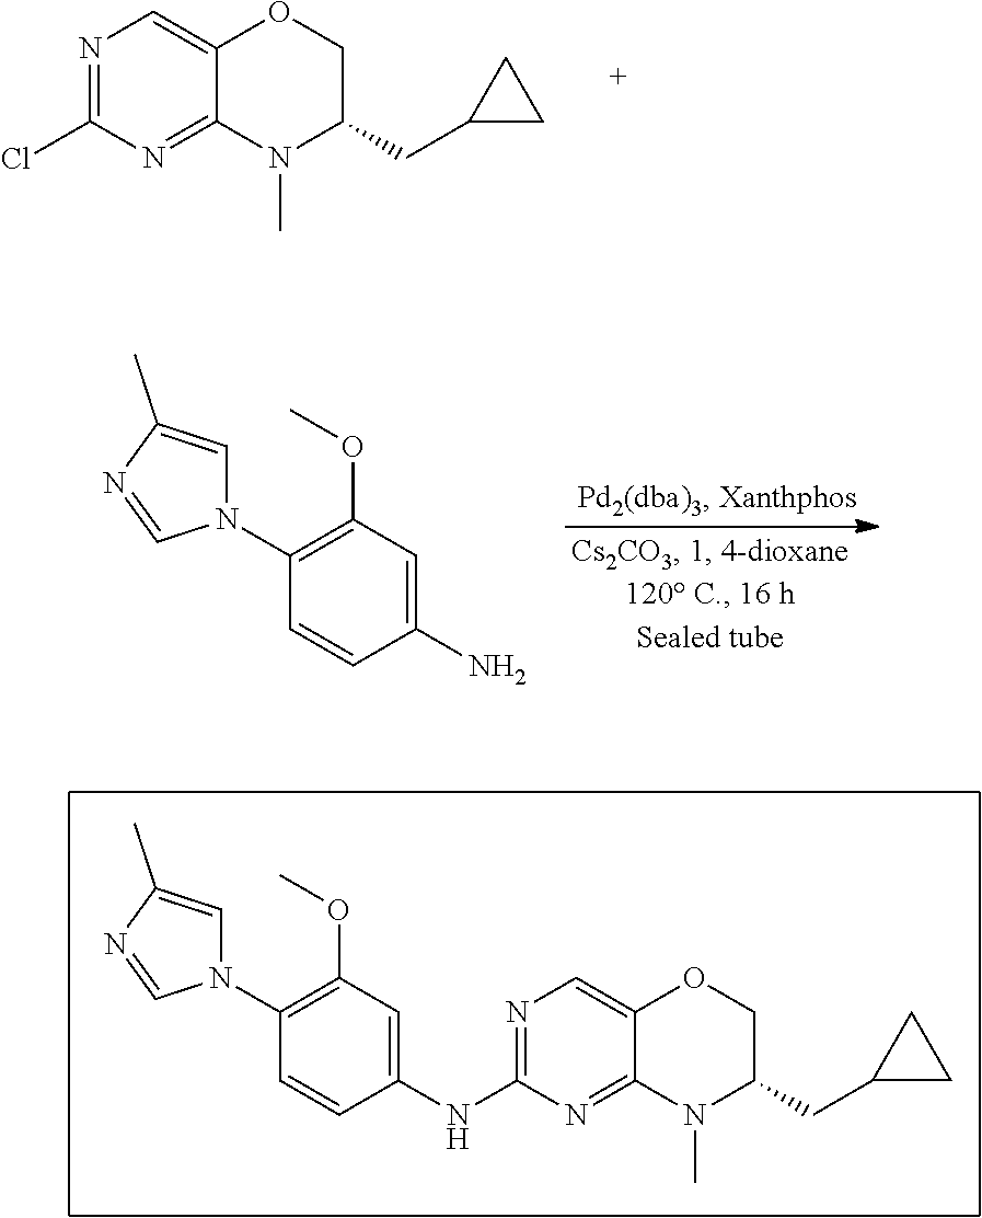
N1=C(NC2=CC(OC)=C(N3C=C(C)N=C3)C=C2)N=C2C(=C1)OCC(CC1CC1)N2C.N1=C(Cl)N=C2C(=C1)OCC(CC1CC1)N2C.C1(N2C=C(C)N=C2)=C(OC)C=C(N)C=C1
